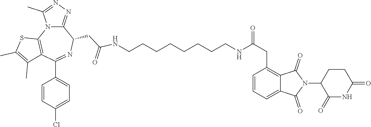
C(CCCCNC(CC1=C2C(=CC=C1)C(=O)N(C1C(=O)NC(=O)CC1)C2=O)=O)CCCNC(CC1C2=NN=C(C)N2C2=C(C(C3=CC=C(Cl)C=C3)=N1)C(C)=C(C)S2)=O
